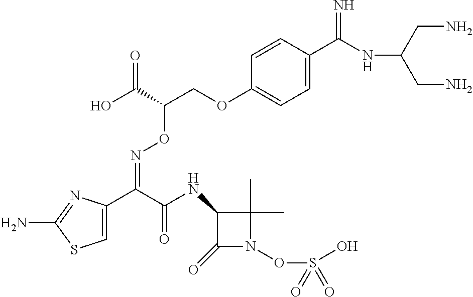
C1=C(C(C(NC2C(=O)N(OS(O)(=O)=O)C2(C)C)=O)=NOC(COC2=CC=C(C(NC(CN)CN)=N)C=C2)C(O)=O)N=C(N)S1
